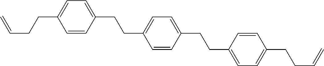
C=CCCC1=CC=C(CCC2=CC=C(CCC3=CC=C(CCC=C)C=C3)C=C2)C=C1
